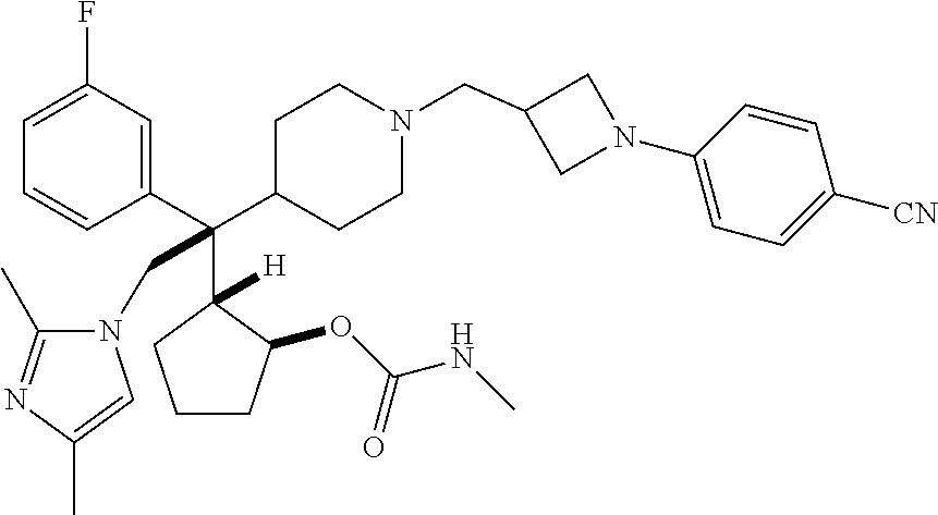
C1=C(F)C=C(C(C2CCN(CC3CN(C4=CC=C([CN])C=C4)C3)CC2)(C2([H])C(OC(NC)=O)CCC2)CN2C(C)=NC(C)=C2)C=C1
